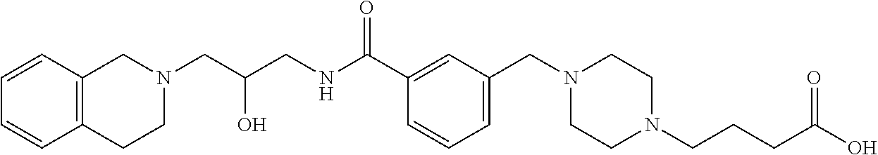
C1(C(NCC(CN2CCC3=C(C2)C=CC=C3)O)=O)=CC(CN2CCN(CCCC(O)=O)CC2)=CC=C1
